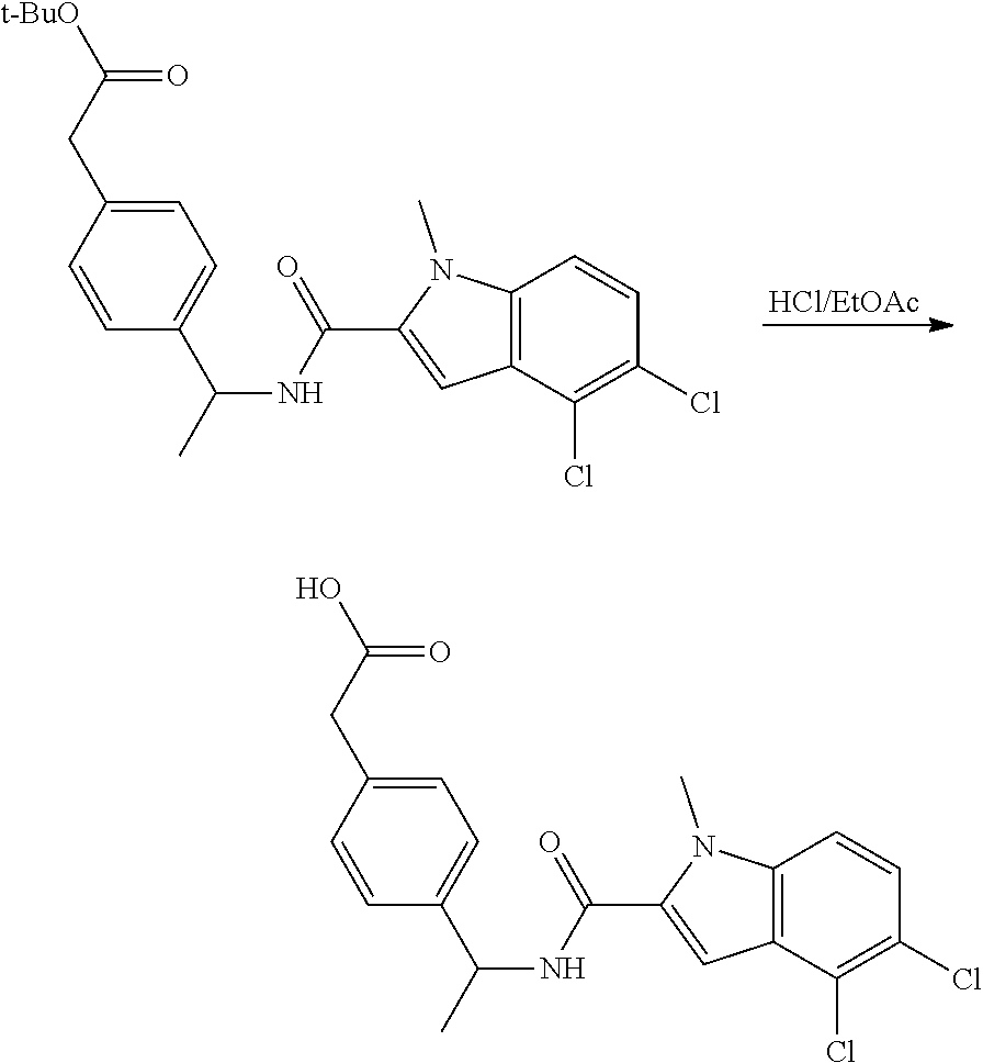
C1=CC2=C(C(Cl)=C1Cl)C=C(C(NC(C1=CC=C(CC([t-BuO])=O)C=C1)C)=O)N2C.C1=CC2=C(C(Cl)=C1Cl)C=C(C(NC(C1=CC=C(CC(O)=O)C=C1)C)=O)N2C
